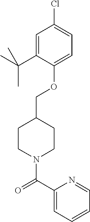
O(C1=CC=C(Cl)C=C1C(C)(C)C)CC1CCN(C(C2=CC=CC=N2)=O)CC1
